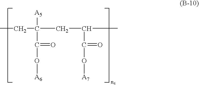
CCC(CC(C)C(O[A7])=O)([A5])C(O[A6])=O
